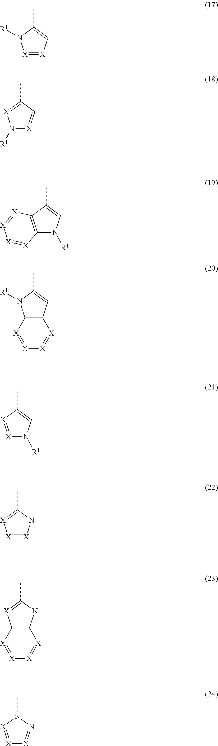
N1([R1])[X]=CC(C)=[X]1.C12=C(C(C)=CN1[R1])[X]=[X][X]=[X]2.N1([R1])[X]=[X]C(C)=C1.C12=C([X]=C(C)N1)[X]=[X][X]=[X]2.[X]1=[X]N(C)N=[X]1.[X]1=[X]C=C(C)N1[R1].C12=C(C=C(C)N1[R1])[X]=[X][X]=[X]2.[X]1=[X]NC(C)=[X]1
